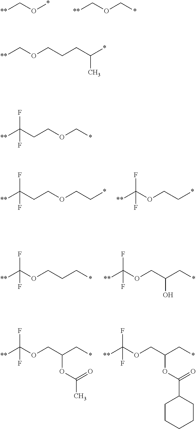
[**]CO*.[**]COC*.[**]C(CCOCC*)(F)F.[**]C(OCC*)(F)F.[**]C(OCCC*)(F)F.[**]C(OCC(C*)O)(F)F.[**]C(OCC(C*)OC(C)=O)(F)F.[**]C(OCC(C*)OC(C1CCCCC1)=O)(F)F.[**]COCCCC(*)C.[**]C(CCOC*)(F)F
